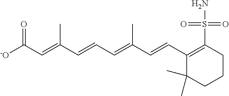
[-O]C(C=C(C=CC=C(C=CC1=C(S(=O)(=O)N)CCCC1(C)C)C)C)=O
